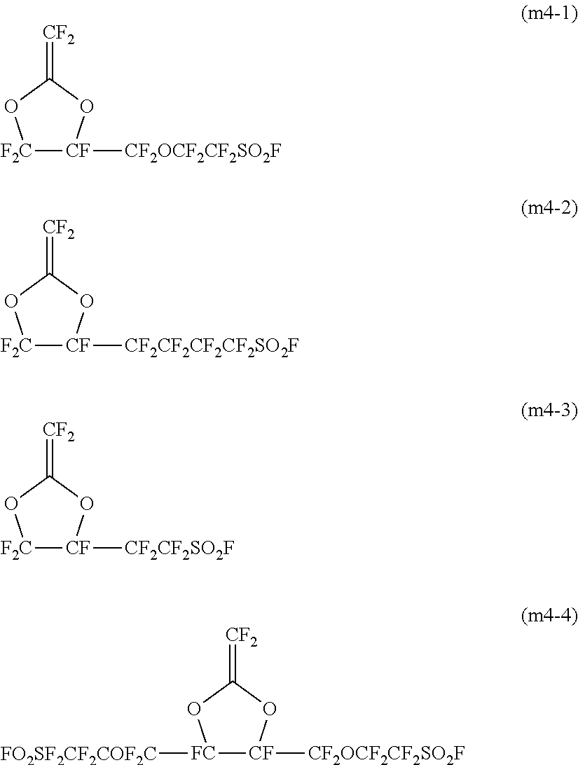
[F2C]1[CF]([CF2OCF2CF2SO2F])OC(=[CF2])O1.[F2C]1[CF]([CF2CF2CF2CF2SO2F])OC(=[CF2])O1.[F2C]1[CF]([CF2CF2SO2F])OC(=[CF2])O1.[FC]1([FO2SF2CF2COF2C])[CF]([CF2OCF2CF2SO2F])OC(=[CF2])O1
